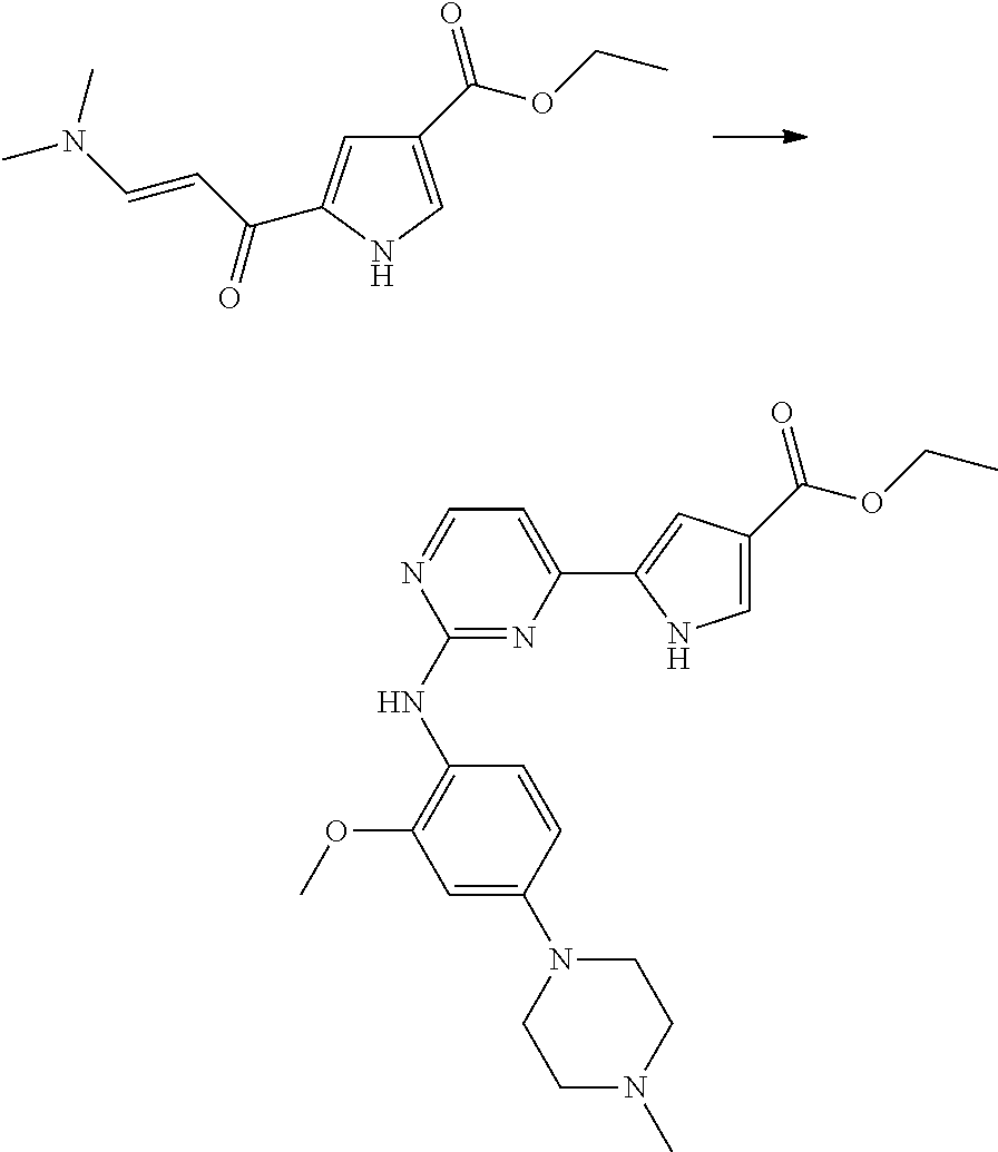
C1(C(=O)OCC)=CNC(C(C=CN(C)C)=O)=C1.C1(NC2=C(OC)C=C(N3CCN(C)CC3)C=C2)=NC(C2=CC(C(OCC)=O)=CN2)=CC=N1
